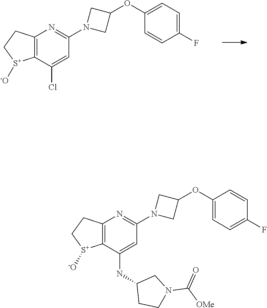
C12=C(C(Cl)=CC(N3CC(OC4=CC=C(F)C=C4)C3)=N1)[S+]([-O])CC2.C12=C(C(NC3CCN(C(=O)[OMe])C3)=CC(N3CC(OC4=CC=C(F)C=C4)C3)=N1)[S+]([-O])CC2
